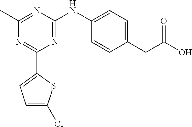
C1(C2=CC=C(Cl)S2)=NC(C)=NC(NC2=CC=C(CC(O)=O)C=C2)=N1
